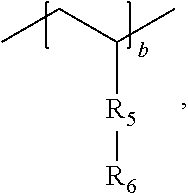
CCC(C)[R5][R6]
